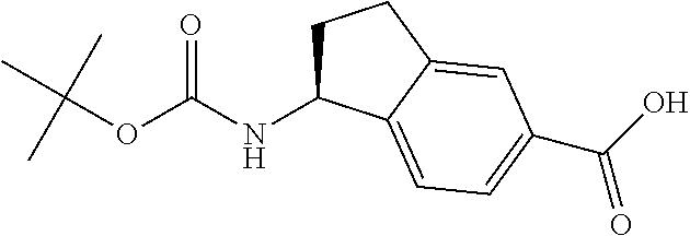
C1C(NC(=O)OC(C)(C)C)C2=CC=C(C(O)=O)C=C2C1
